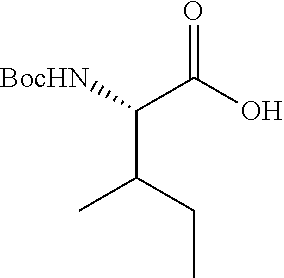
[BocHN]C(C(C)CC)C(=O)O
